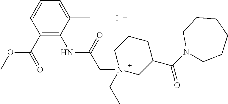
C1(C(=O)OC)=C(NC(C[N+]2(CC)CC(C(N3CCCCCC3)=O)CCC2)=O)C(C)=CC=C1.[I-]
